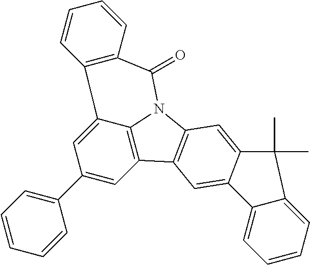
C1=CC(C2=CC3=C4C(=C2)C2=C(C(=O)N4C4=C3C=C3C(=C4)C(C)(C)C4=CC=CC=C34)C=CC=C2)=CC=C1
